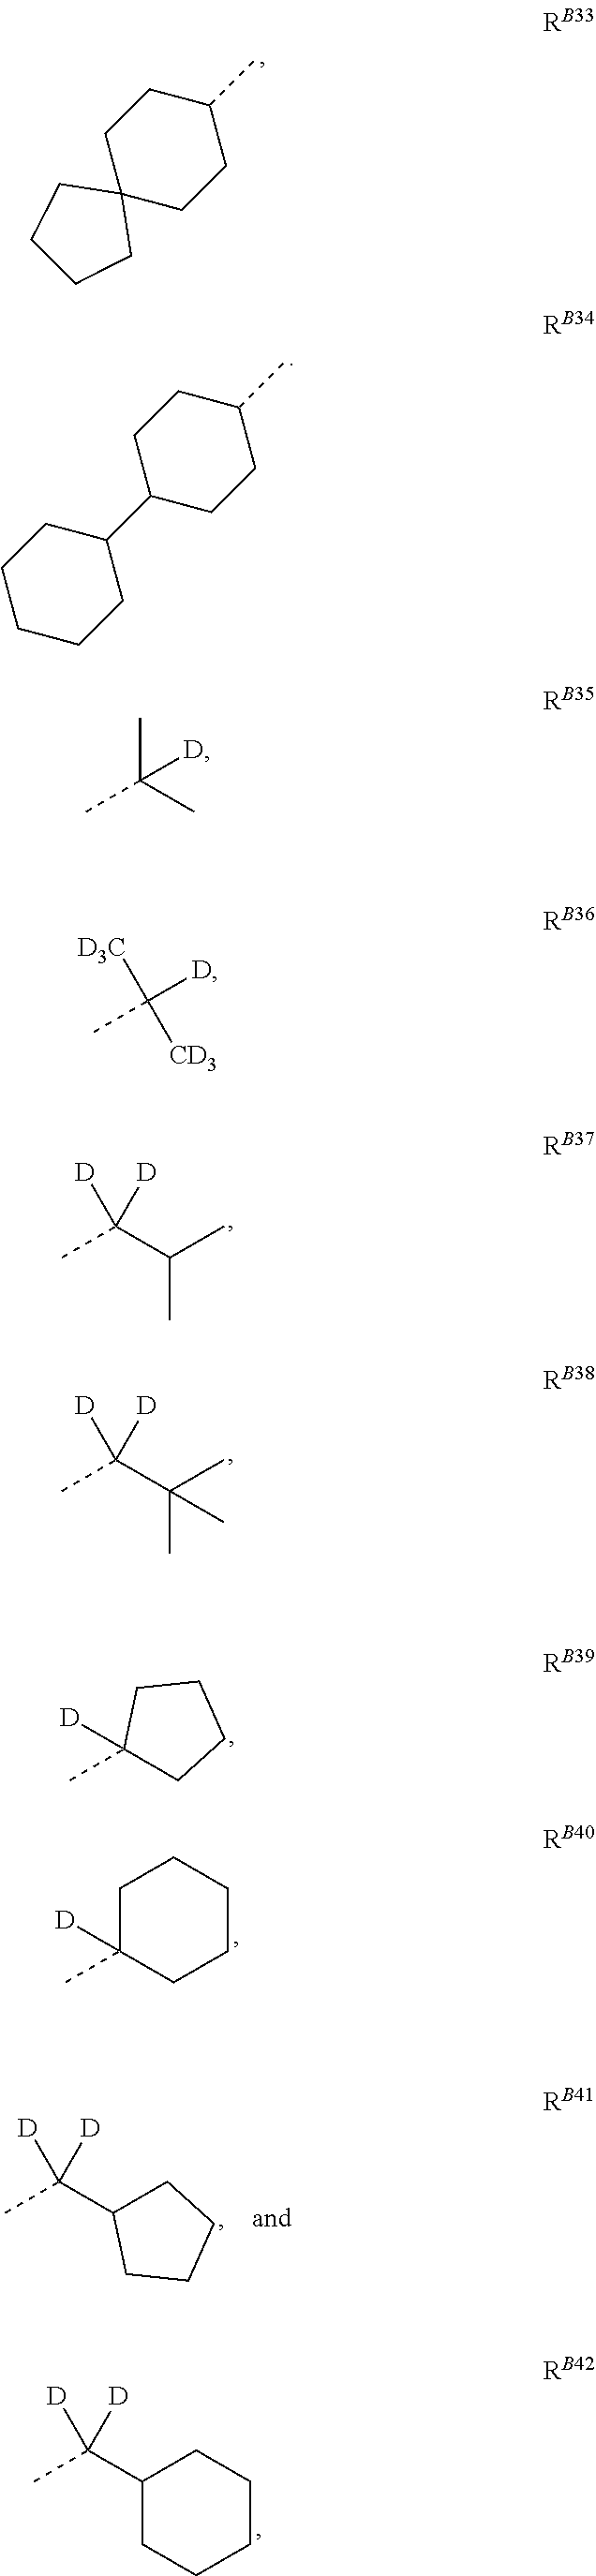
[D]C(C)(C(C)C)[D].[D]C(C)(C(C)(C)C)[D].C1C2(CCC(C)C1)CCCC2.C1C(C2CCCCC2)CCC(C)C1.CC1([D])CCCC1.CC1([D])CCCCC1.CC(C1CCCC1)([D])[D].C1CCCCC1C([D])(C)[D].CC(C)(C)[D].[D3C]C(C)([CD3])[D]
